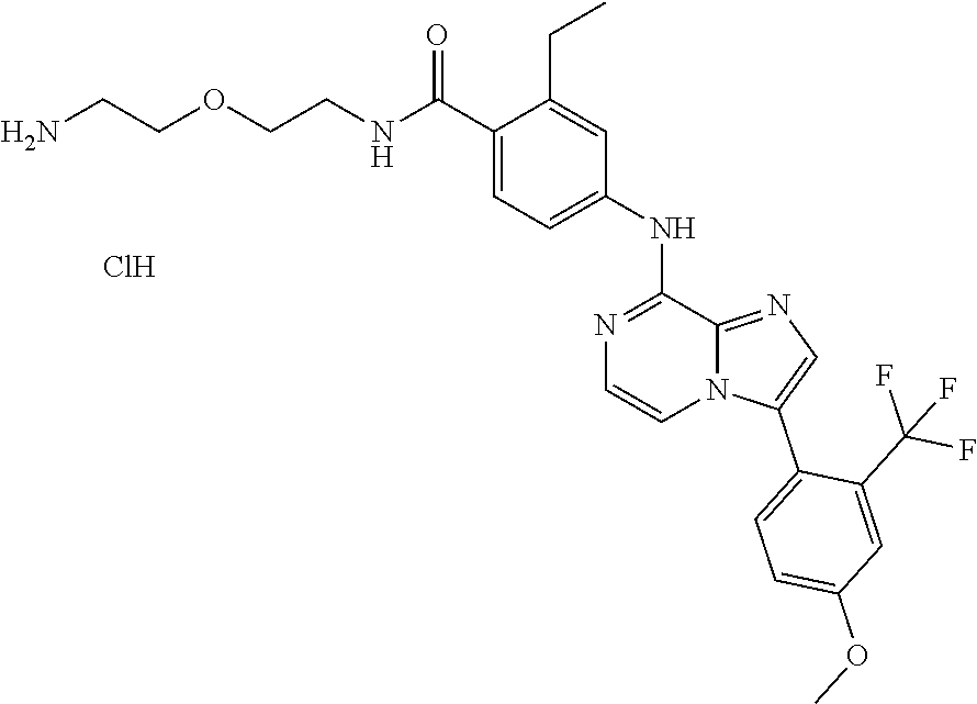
N(C(C1=CC=C(NC2=NC=CN3C2=NC=C3C2=CC=C(OC)C=C2C(F)(F)F)C=C1CC)=O)CCOCCN.Cl
